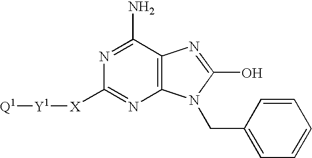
C12=C(C(N)=NC([X][Y1][Q1])=N1)N=C(O)N2CC1=CC=CC=C1
